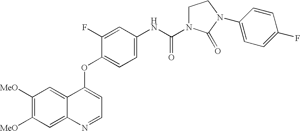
C12=CC([MeO])=C([MeO])C=C1N=CC=C2OC1=CC=C(NC(=O)N2CCN(C3=CC=C(F)C=C3)C2=O)C=C1F
